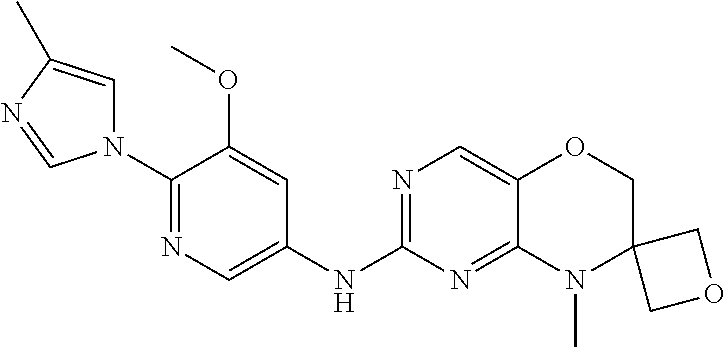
C1(N2C=C(C)N=C2)=NC=C(NC2=NC=C3C(=N2)N(C)C2(CO3)COC2)C=C1OC
